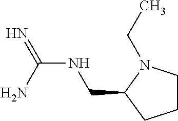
N(C(N)=N)CC1CCCN1CC
